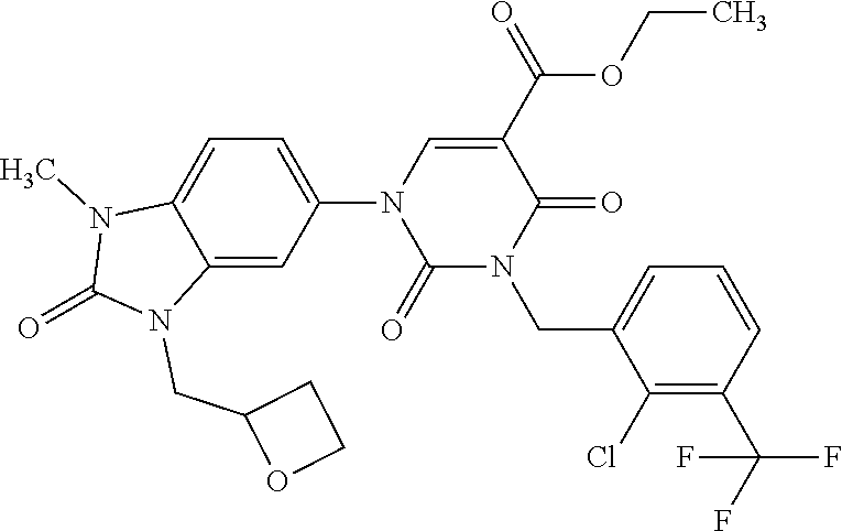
C1(N2C(=O)N(CC3=CC=CC(C(F)(F)F)=C3Cl)C(=O)C(C(OCC)=O)=C2)=CC=C2C(=C1)N(CC1OCC1)C(=O)N2C
